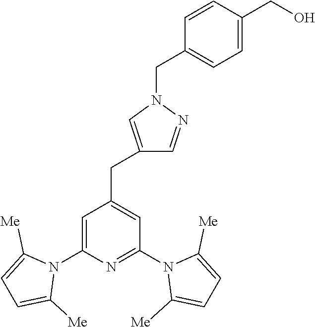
C1=C(N2C([Me])=CC=C2[Me])N=C(N2C([Me])=CC=C2[Me])C=C1CC1=CN(CC2=CC=C(CO)C=C2)N=C1
